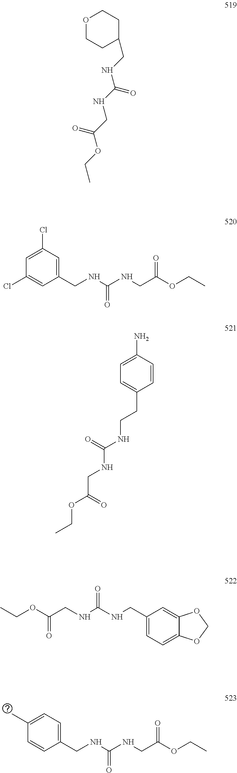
C1(CNC(NCC(OCC)=O)=O)=CC=C(C)C=C1.O1CCC(CNC(NCC(OCC)=O)=O)CC1.C1(CNC(NCC(OCC)=O)=O)=CC(Cl)=CC(Cl)=C1.C1=CC(N)=CC=C1CCNC(NCC(OCC)=O)=O.C1(CNC(NCC(OCC)=O)=O)=CC=C2C(=C1)OCO2
